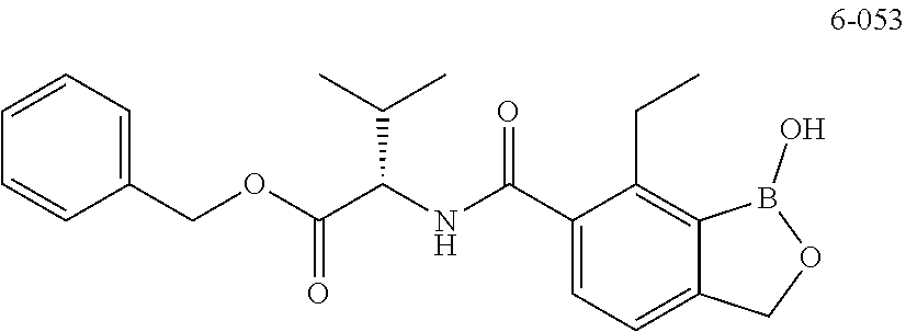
C1=CC=C(COC(C(NC(C2=CC=C3C(=C2CC)B(O)OC3)=O)C(C)C)=O)C=C1
